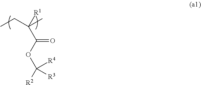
CCC(C)([R1])C(OC([R2])([R4])[R3])=O
